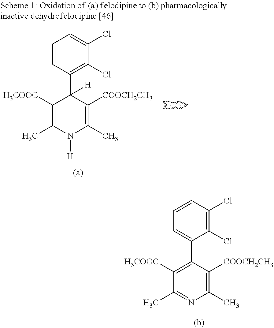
C1=CC(Cl)=C(Cl)C(C2=C([H3COOC])C(C)=NC(C)=C2[COOCH2CH3])=C1.C1=CC(C2([H])C([H3COOC])=C(C)N([H])C(C)=C2[COOCH2CH3])=C(Cl)C(Cl)=C1
